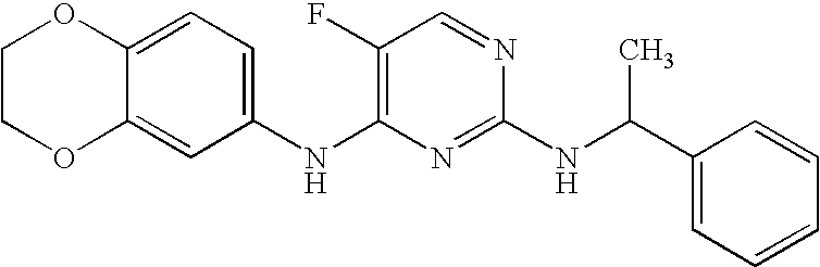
C1(F)=C(NC2=CC=C3C(=C2)OCCO3)N=C(NC(C2=CC=CC=C2)C)N=C1
